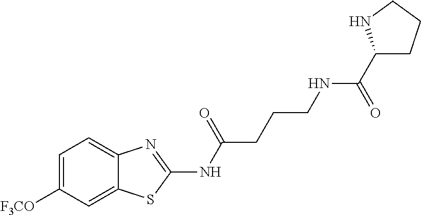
C1=C([F3CO])C=C2C(=C1)N=C(NC(CCCNC(C1CCCN1)=O)=O)S2
